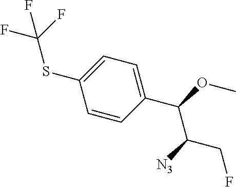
S(C1=CC=C(C(OC)C([N3])CF)C=C1)C(F)(F)F
